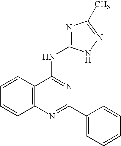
C12=C(N=C(C3=CC=CC=C3)N=C1NC1=NC(C)=NN1)C=CC=C2
